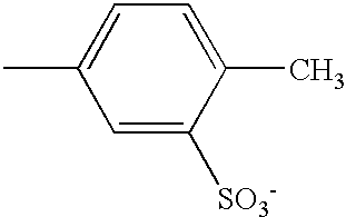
CC1=CC=C(C)C([SO3-])=C1
